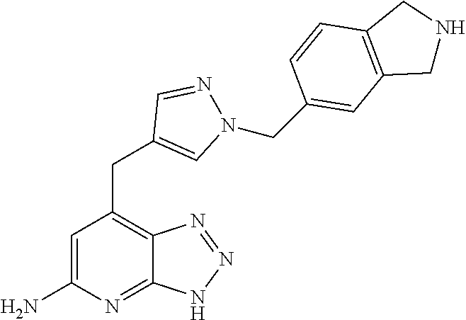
C1=C(N)N=C2C(=C1CC1=CN(CC3=CC4=C(C=C3)CNC4)N=C1)N=NN2
